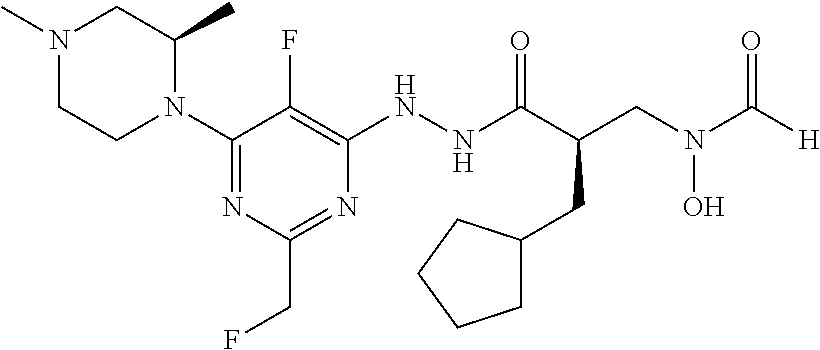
N1(C)CCN(C2=NC(CF)=NC(NNC(C(CN(C([H])=O)O)CC3CCCC3)=O)=C2F)C(C)C1
